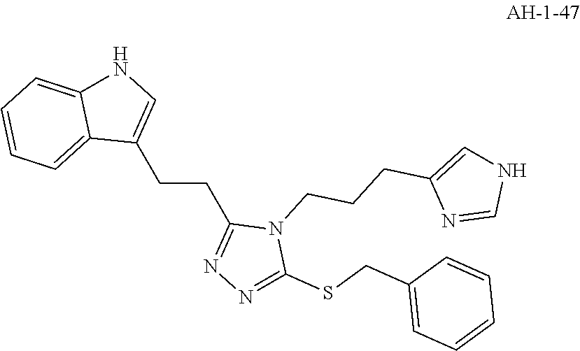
C1(CCC2=NN=C(SCC3=CC=CC=C3)N2CCCC2=CNC=N2)=CNC2=CC=CC=C12
